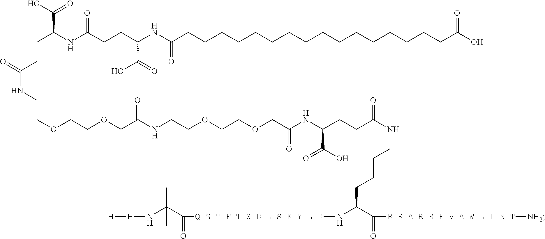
OC(CCCCCCCCCCCCCCCCC(NC(CCC(NC(CCC(NCCOCCOCC(NCCOCCOCC(NC(CCC(NCCCCC(N[Q G T F T S D L S K Y L D]C(C(N[H][H])(C)C)=O)C([R R A R E F V A W L L N T][NH2])=O)=O)C(O)=O)=O)=O)=O)C(=O)O)=O)C(=O)O)=O)=O
